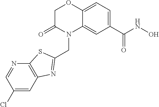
C1C(=O)N(CC2=NC3=C(S2)N=CC(Cl)=C3)C2=CC(C(NO)=O)=CC=C2O1
